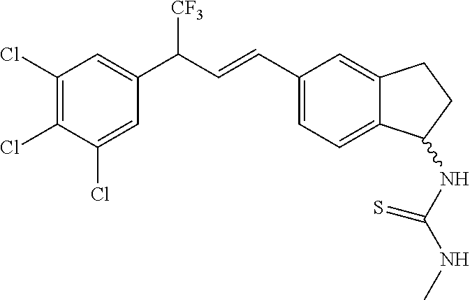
C1(C=CC(C2=CC(Cl)=C(Cl)C(Cl)=C2)[CF3])=CC=C2C(=C1)CCC2NC(NC)=S
